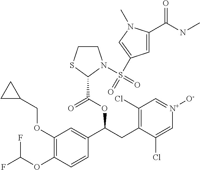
C1(OCC2CC2)=C(OC(F)F)C=CC(C(CC2=C(Cl)C=[N+]([O-])C=C2Cl)OC(=O)C2SCCN2S(=O)(=O)C2=CN(C)C(C(NC)=O)=C2)=C1
